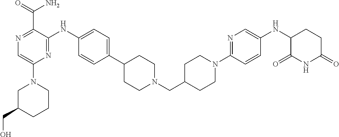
C1(N2CC(CO)CCC2)=CN=C(C(N)=O)C(NC2=CC=C(C3CCN(CC4CCN(C5=NC=C(NC6CCC(=O)NC6=O)C=C5)CC4)CC3)C=C2)=N1
